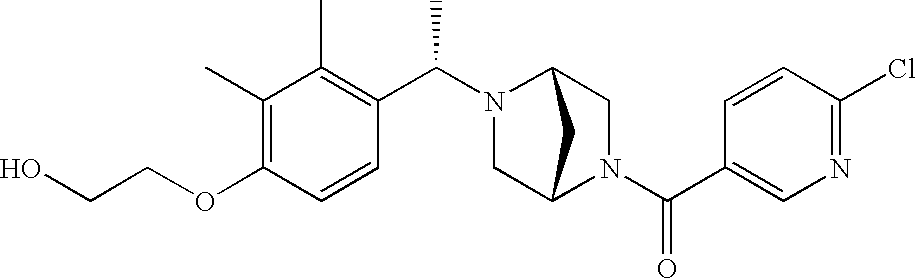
C(COC1=C(C)C(C)=C(C(N2C3CN(C(C4=CN=C(Cl)C=C4)=O)C(C2)C3)C)C=C1)O
